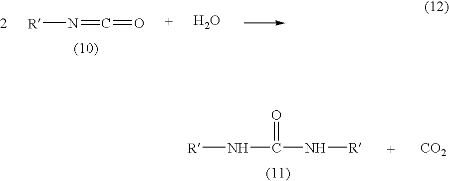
[R]N=C=O.O.[R]NC(N[R])=O.[CO2]
